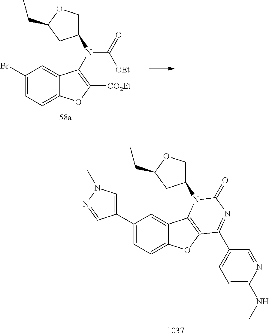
C1(Br)=CC=C2C(=C1)C(N(C1COC(CC)C1)C(=O)[OEt])=C([CO2Et])O2.C1(C2=CN(C)N=C2)=CC=C2C(=C1)C1=C(O2)C(C2=CC=C(NC)N=C2)=NC(=O)N1C1COC(CC)C1
